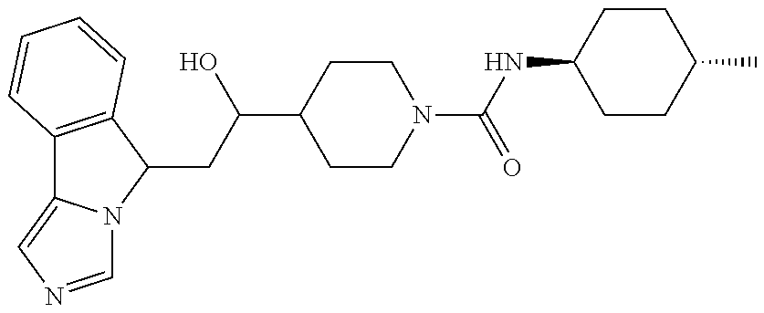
C12=C(C(CC(O)C3CCN(C(=O)NC4CCC(C)CC4)CC3)N3C1=CN=C3)C=CC=C2
